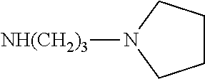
C1CCN([NH(CH2)3])C1
